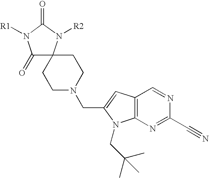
C1(=O)C2(N([R2])C(=O)N1[R1])CCN(CC1=CC3=C(N1CC(C)(C)C)N=C(C#N)N=C3)CC2
